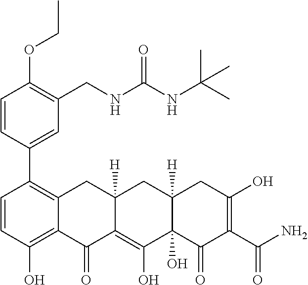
C1=CC(O)=C2C(=C1C1=CC(CNC(NC(C)(C)C)=O)=C(OCC)C=C1)CC1([H])C(=C(O)C3(O)C([H])(C1)CC(O)=C(C(N)=O)C3=O)C2=O
